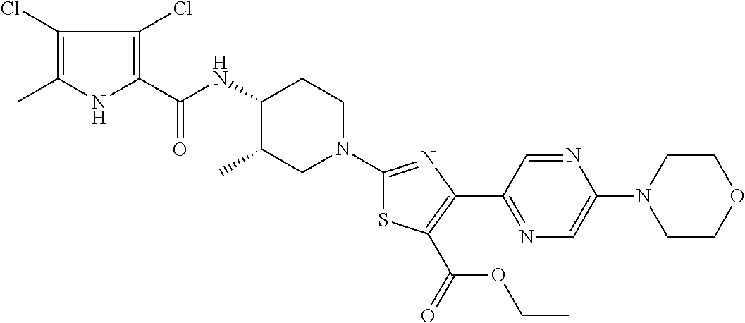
C1(Cl)=C(C)NC(C(NC2C(C)CN(C3=NC(C4=NC=C(N5CCOCC5)N=C4)=C(C(=O)OCC)S3)CC2)=O)=C1Cl
